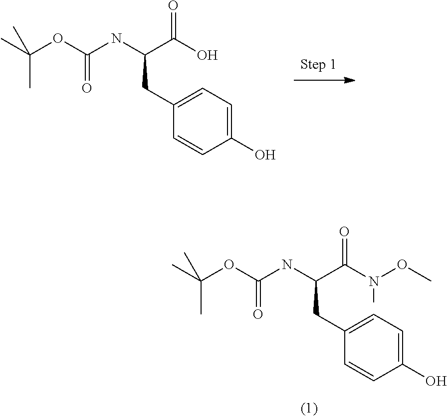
OC1=CC=C(CC(NC(OC(C)(C)C)=O)C(O)=O)C=C1.OC1=CC=C(CC(NC(OC(C)(C)C)=O)C(N(C)OC)=O)C=C1
